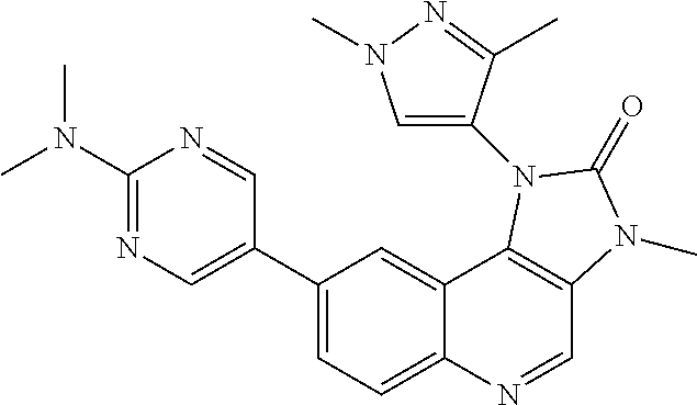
C1(C2=CN=C(N(C)C)N=C2)=CC=C2C(=C1)C1=C(C=N2)N(C)C(=O)N1C1=CN(C)N=C1C
